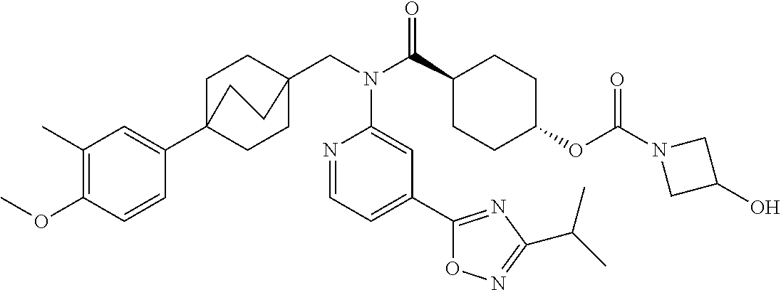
C1(C)=C(OC)C=CC(C23CCC(CN(C(C4CCC(OC(N5CC(O)C5)=O)CC4)=O)C4=CC(C5=NC(C(C)C)=NO5)=CC=N4)(CC2)CC3)=C1
